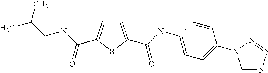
C1=C(C(=O)NC2=CC=C(N3C=NC=N3)C=C2)SC(C(NCC(C)C)=O)=C1
